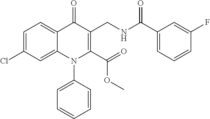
C1=C(Cl)C=C2C(=C1)C(=O)C(CNC(=O)C1=CC=CC(F)=C1)=C(C(=O)OC)N2C1=CC=CC=C1
